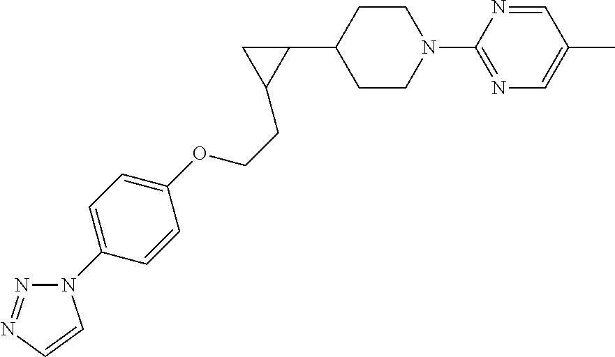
C1CN(C2=NC=C(C)C=N2)CCC1C1CC1CCOC1=CC=C(N2N=NC=C2)C=C1
